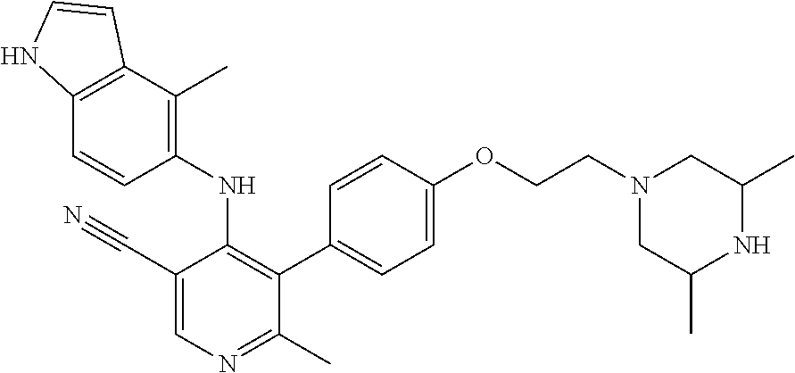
C1(NC2=C(C3=CC=C(OCCN4CC(C)NC(C)C4)C=C3)C(C)=NC=C2C#N)=C(C)C2=C(C=C1)NC=C2
